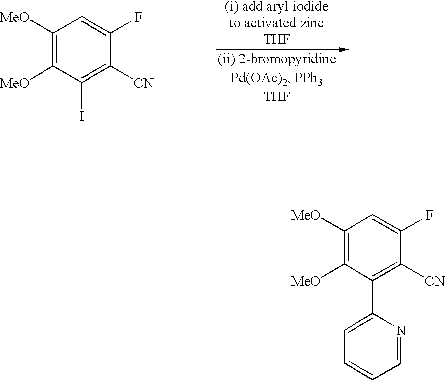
C1([CN])=C(I)C([MeO])=C([MeO])C=C1F.C1([CN])=C(C2=CC=CC=N2)C([MeO])=C([MeO])C=C1F
